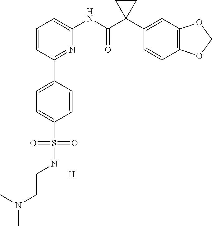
C1=CC(C2=CC=C(S(NCCN(C)C)(=O)=O)C=C2)=NC(NC(C2(C3=CC4=C(C=C3)OCO4)CC2)=O)=C1.[H]
